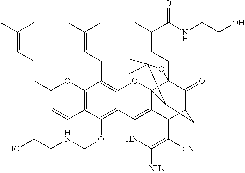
C12=C(C(OCNCCO)=C3C(=C1CC=C(C)C)OC14C5(CC=C(C)C(NCCO)=O)C(=O)C(CC1C(C)(C)O5)C1C4=C3NC(N)=C1[CN])C=CC(CCC=C(C)C)(C)O2
